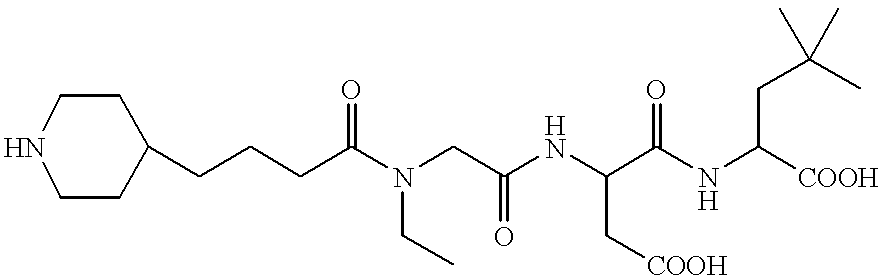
C1(CCCC(N(CC(NC(C(NC(CC(C)(C)C)[COOH])=O)C[COOH])=O)CC)=O)CCNCC1
